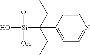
C1=CC(C(CC)(CC)[Si](O)(O)O)=CC=N1
